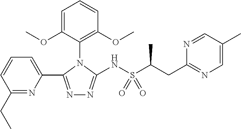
N1=C(C2=CC=CC(CC)=N2)N(C2=C(OC)C=CC=C2OC)C(NS(C(CC2=NC=C(C)C=N2)C)(=O)=O)=N1
